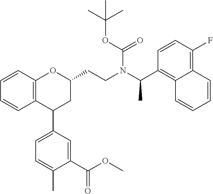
C12=C(C=CC=C1)OC(CCN(C(C1=C3C(=C(F)C=C1)C=CC=C3)C)C(OC(C)(C)C)=O)CC2C1=CC=C(C)C(C(OC)=O)=C1
